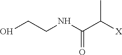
OCCNC(C([X])C)=O
